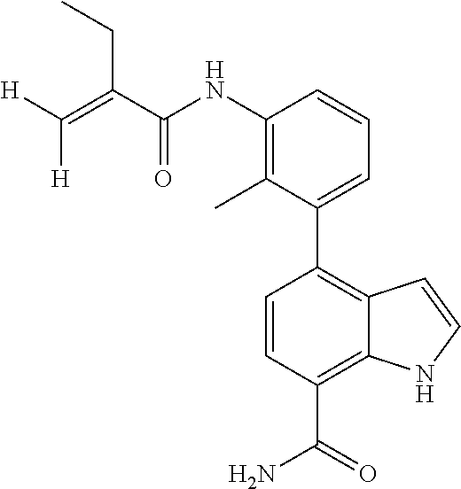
C1=CC2=C(C3=CC=CC(NC(C(=C([H])[H])CC)=O)=C3C)C=CC(C(N)=O)=C2N1
